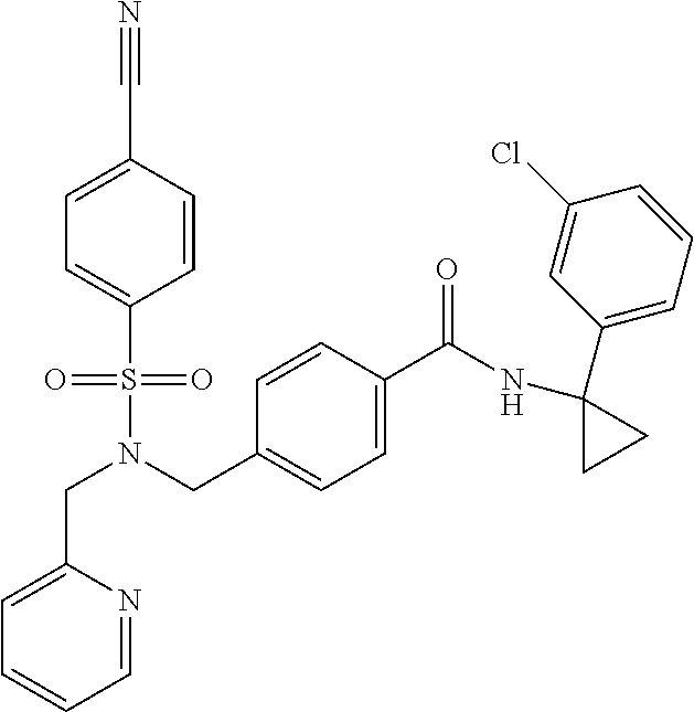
C(N(CC1=CC=C(C(NC2(C3=CC=CC(Cl)=C3)CC2)=O)C=C1)S(=O)(=O)C1=CC=C(C#N)C=C1)C1=CC=CC=N1
